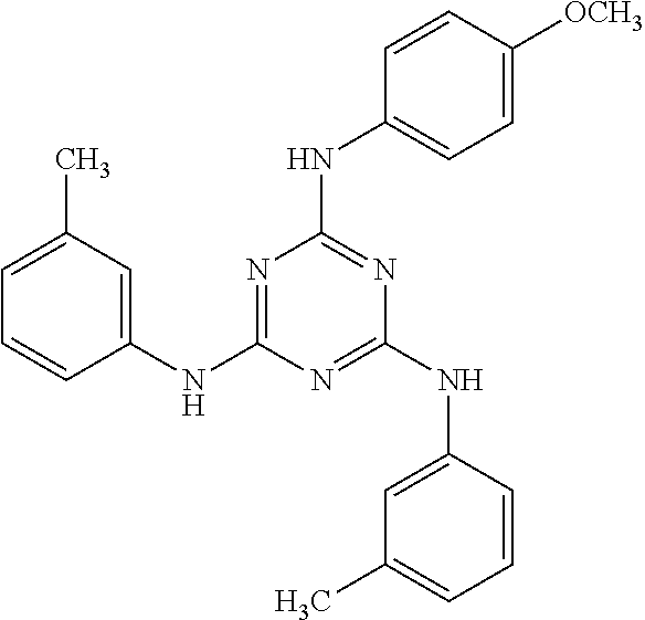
C1(NC2=NC(NC3=CC=C([OCH3])C=C3)=NC(NC3=CC(C)=CC=C3)=N2)=CC(C)=CC=C1
